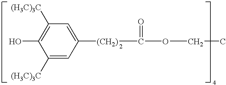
C1(O)=C([(H3C)3C])C=C([(CH2)]C(=O)OCC)C=C1[(H3C)3C]
